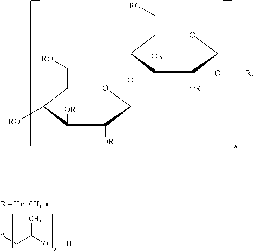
C1(C[RO])C([RO])C([OR])C([OR])C(OC2C(C[RO])OC(O[R])C([OR])C2[OR])O1.*CC(C)O[H]
